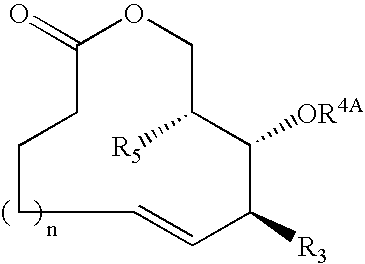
C1(=O)CCCC=CC([R3])C([OR4A])C([R5])CO1
